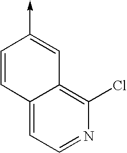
C1=CC2=CC=NC(Cl)=C2C=C1->C
